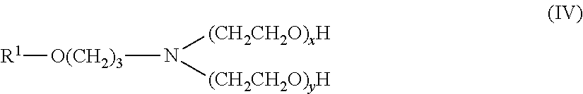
[R1][O(CH2)3]N([(CH2CH2O)xH])[(CH2CH2O)yH]
